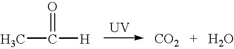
CC([H])=O.[UV].[CO2].O
